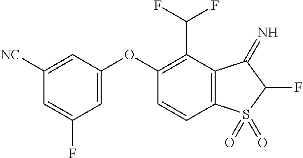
O(C1=CC(F)=CC([NC])=C1)C1=C(C(F)F)C2=C(C=C1)S(=O)(=O)C(F)C2=N
